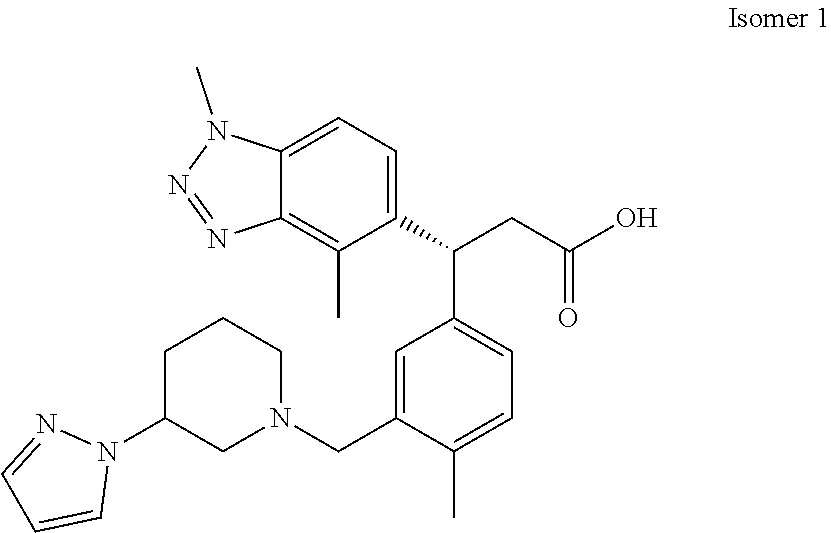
C12=CC=C(C(C3=CC=C(C)C(CN4CCCC(N5N=CC=C5)C4)=C3)CC(O)=O)C(C)=C1N=NN2C
